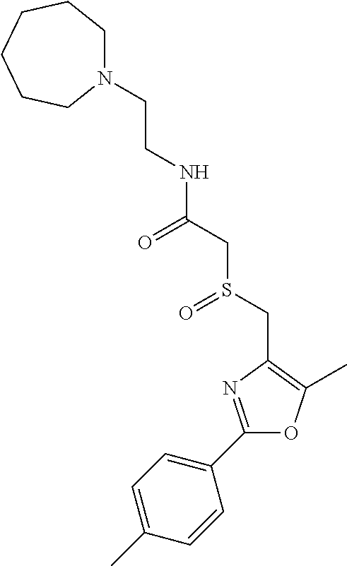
C(CN1CCCCCC1)NC(CS(CC1=C(C)OC(C2=CC=C(C)C=C2)=N1)=O)=O
